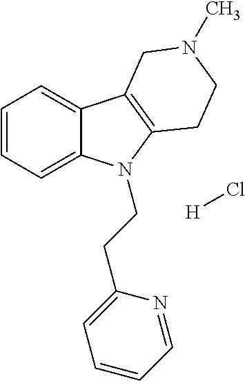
C1=CC=C2C(=C1)C1=C(N2CCC2=CC=CC=N2)CCN(C)C1.[H]Cl
